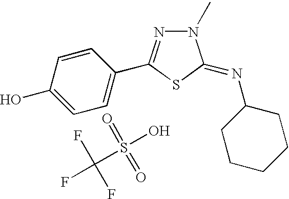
C1=C(O)C=CC(C2=NN(C)C(=NC3CCCCC3)S2)=C1.FC(S(O)(=O)=O)(F)F
